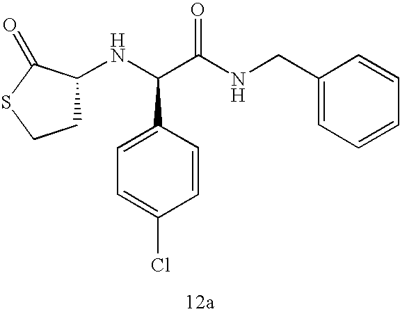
C1(NC(C(NCC2=CC=CC=C2)=O)C2=CC=C(Cl)C=C2)CCSC1=O
